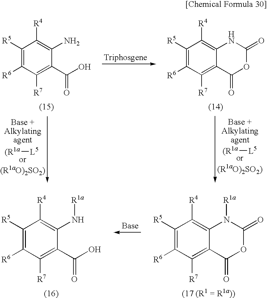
C1([R5])=C([R6])C([R7])=C(C(O)=O)C(N)=C1[R4].C1([R5])=C([R6])C([R7])=C2C(=C1[R4])NC(=O)OC2=O.[(R1a][L5].[(R1a][L5].C1([R5])=C([R6])C([R7])=C2C(=C1[R4])N([R1a])C(=O)OC2=O.C1([R5])=C([R6])C([R7])=C(C(O)=O)C(N[R1a])=C1[R4]
